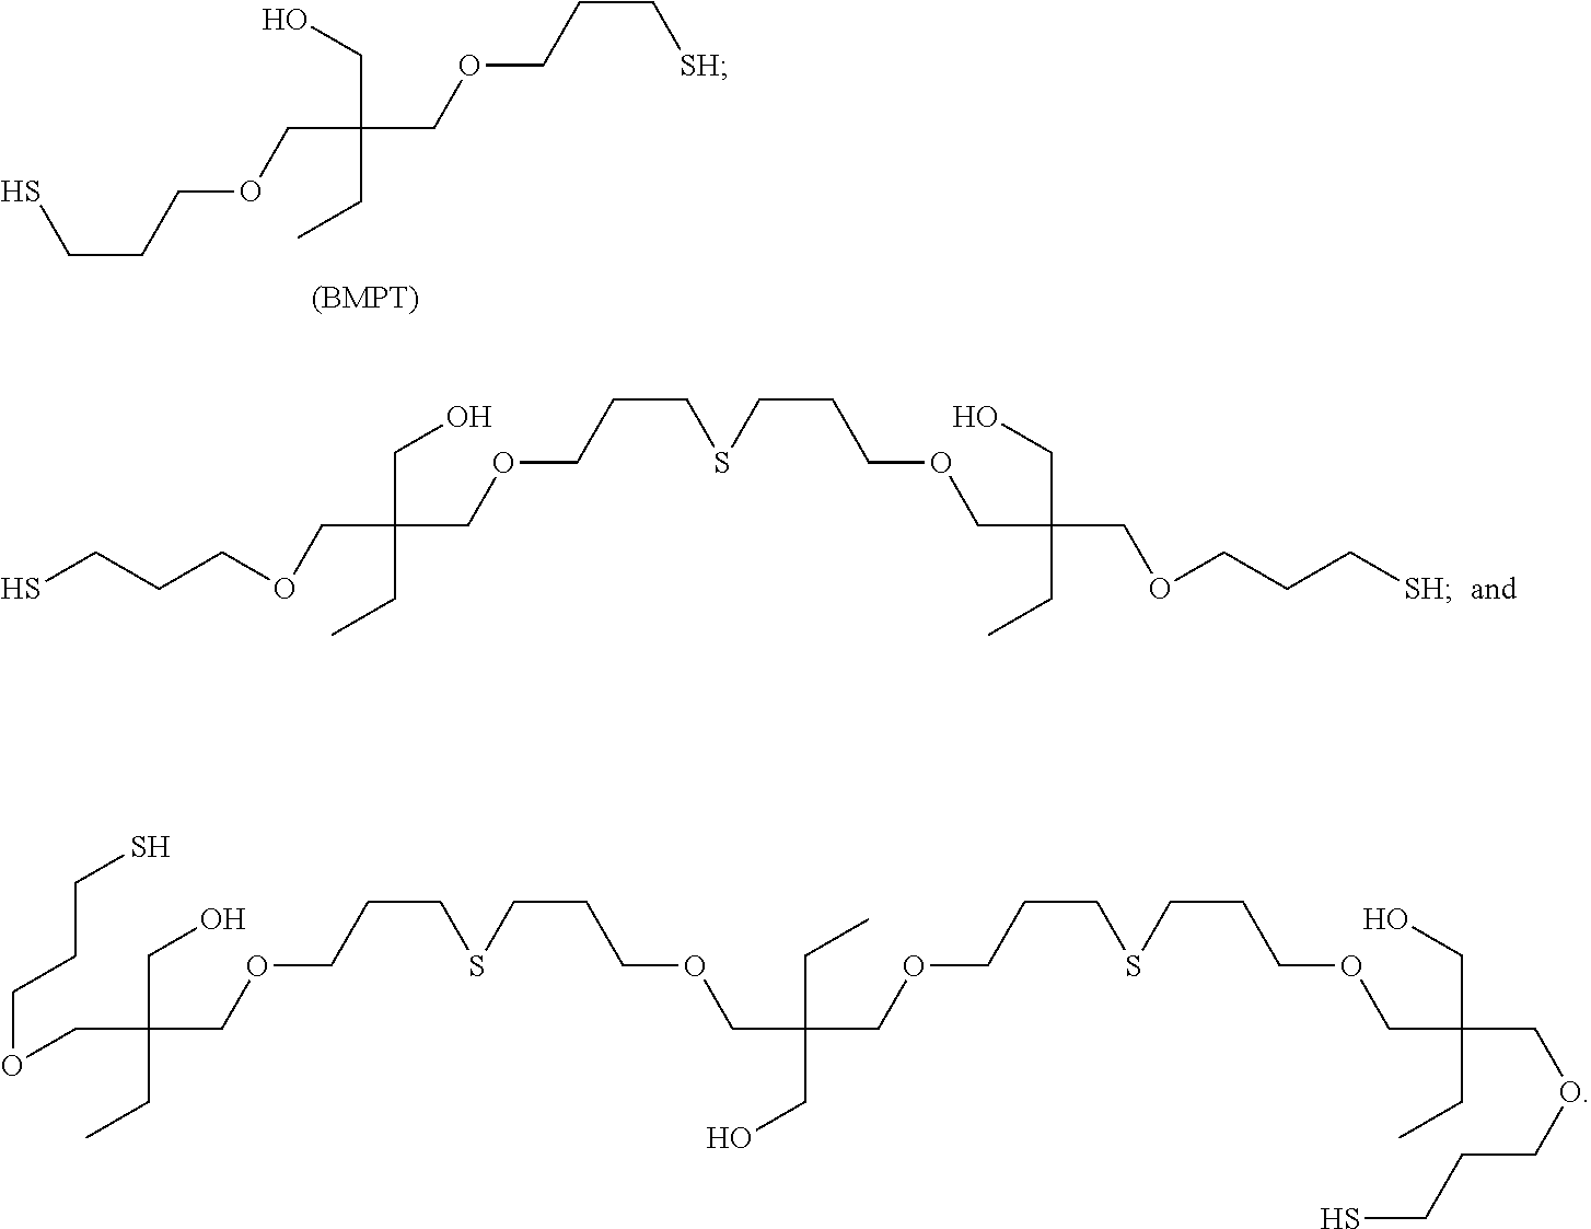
O(CC(CC)(CO)COCCCSCCCOCC(CO)(CC)COCCC[SH])CCCS.SCCCOCC(CC)(CO)COCCC[SH].O(CCCS)CC(CC)(CO)COCCCSCCCOCC(CC)(CO)COCCCSCCCOCC(CO)(CC)COCCCS
